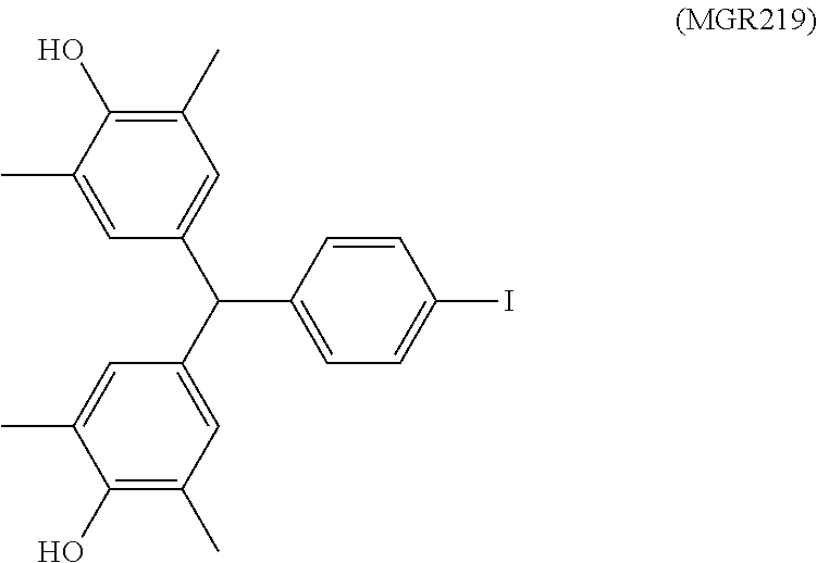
C1=C(C(C2=CC(C)=C(O)C(C)=C2)C2=CC=C(I)C=C2)C=C(C)C(O)=C1C
